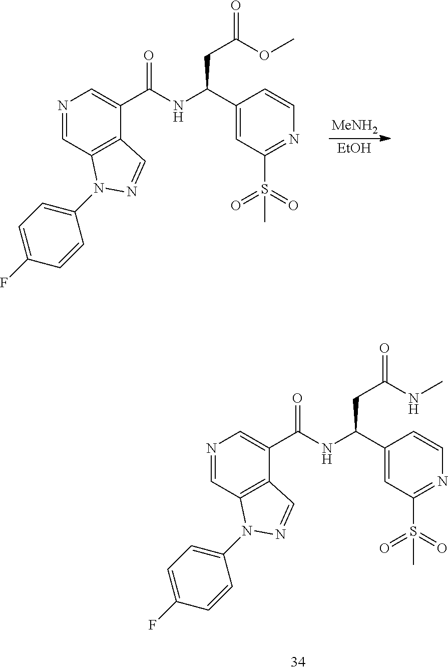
N1=CC2=C(C(C(NC(C3=CC(S(=O)(=O)C)=NC=C3)CC(=O)NC)=O)=C1)C=NN2C1=CC=C(F)C=C1.N1=CC2=C(C(C(NC(C3=CC(S(=O)(=O)C)=NC=C3)CC(=O)OC)=O)=C1)C=NN2C1=CC=C(F)C=C1.[MeNH2].[EtOH]
